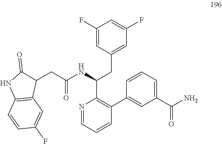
C1(F)=CC(CC(C2=C(C3=CC(C(N)=O)=CC=C3)C=CC=N2)NC(CC2C(=O)NC3=C2C=C(F)C=C3)=O)=CC(F)=C1
